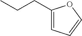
C1(CCC)=CC=CO1
